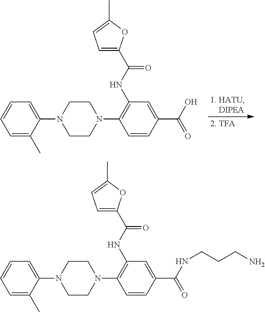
C1=C(N2CCN(C3=C(NC(=O)C4=CC=C(C)O4)C=C(C(O)=O)C=C3)CC2)C(C)=CC=C1.C1=C(N2CCN(C3=C(NC(=O)C4=CC=C(C)O4)C=C(C(NCCCN)=O)C=C3)CC2)C(C)=CC=C1
